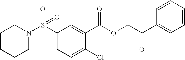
S(C1=CC=C(Cl)C(C(OCC(C2=CC=CC=C2)=O)=O)=C1)(=O)(=O)N1CCCCC1
